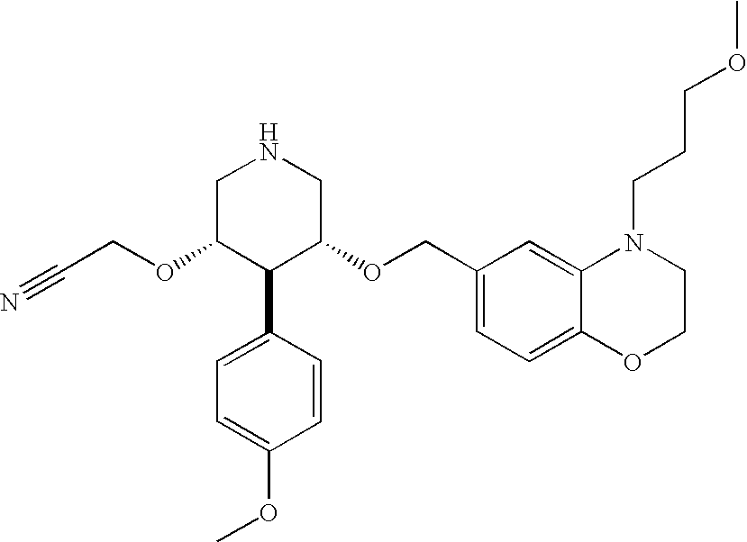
C(COC1C(C2=CC=C(OC)C=C2)C(OCC2=CC=C3C(=C2)N(CCCOC)CCO3)CNC1)#N
